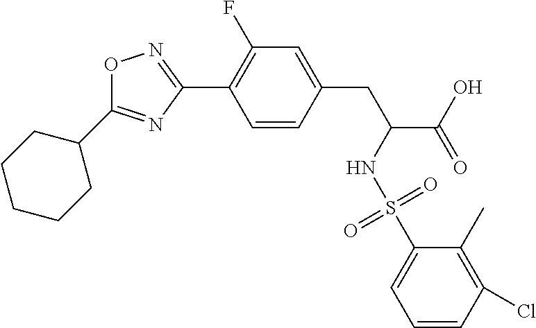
O1C(C2CCCCC2)=NC(C2=C(F)C=C(CC(C(O)=O)NS(C3=CC=CC(Cl)=C3C)(=O)=O)C=C2)=N1
